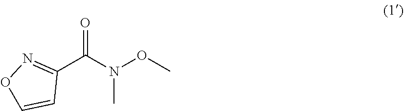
C1(C(N(OC)C)=O)=NOC=C1
